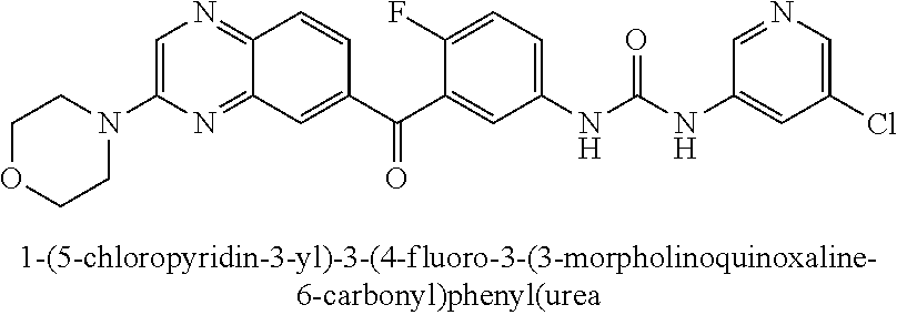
C1OCCN(C2=CN=C3C(=N2)C=C(C(C2=CC(NC(NC4=CC(Cl)=CN=C4)=O)=CC=C2F)=O)C=C3)C1
